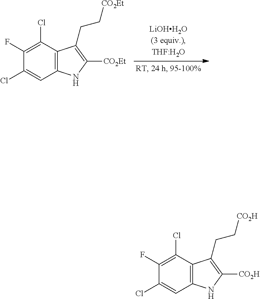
ClC1=CC2=C(C(Cl)=C1F)C(CC[CO2Et])=C([CO2Et])N2.ClC1=CC2=C(C(Cl)=C1F)C(CC[CO2H])=C([CO2H])N2
